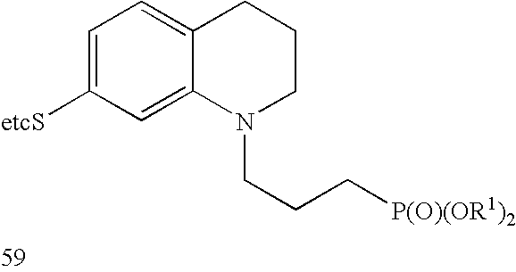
C1=C([etcS])C=C2C(=C1)CCCN2CCC[P(O)(OR1)2]
